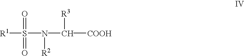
[R1]S(N(C([COOH])[R3])[R2])(=O)=O
